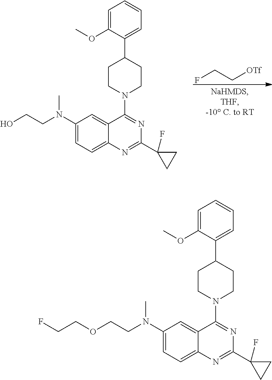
C1(N(CCO)C)=CC=C2C(=C1)C(N1CCC(C3=CC=CC=C3OC)CC1)=NC(C1(F)CC1)=N2.FCC[OTf].C1(N(CCOCCF)C)=CC=C2C(=C1)C(N1CCC(C3=CC=CC=C3OC)CC1)=NC(C1(F)CC1)=N2
